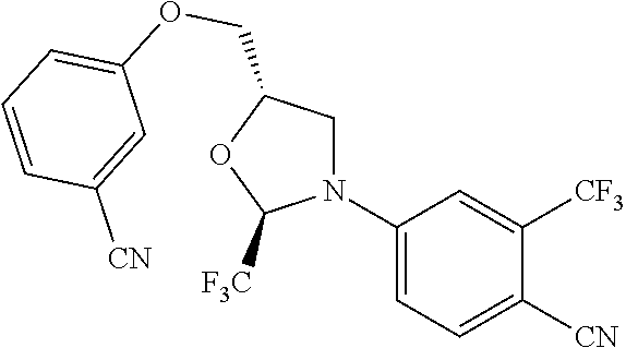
C1(N2CC(COC3=CC=CC([CN])=C3)OC2[F3C])=CC=C([CN])C([CF3])=C1
